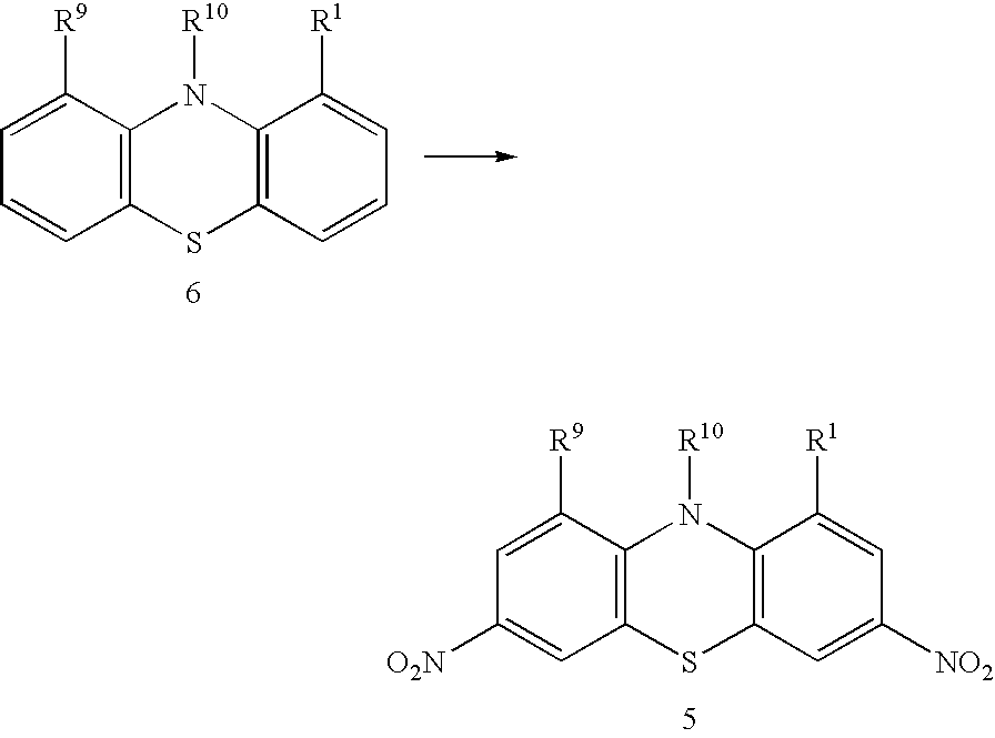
C12=C(C([R9])=CC=C1)N([R10])C1=C(S2)C=CC=C1[R1].C12=C(C([R9])=CC([O2N])=C1)N([R10])C1=C(S2)C=C([NO2])C=C1[R1]
